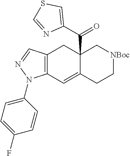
C12=C(C=C3C(C(C4=CSC=N4)=O)(C1)C[NBoc]CC3)N(C1=CC=C(F)C=C1)N=C2
